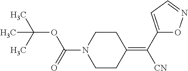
C1CC(=C([CN])C2=CC=NO2)CCN1C(OC(C)(C)C)=O
